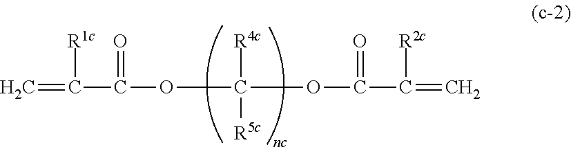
C=C([R1c])C(=O)OC([R4c])([R5c])OC(=O)C([R2c])=C
